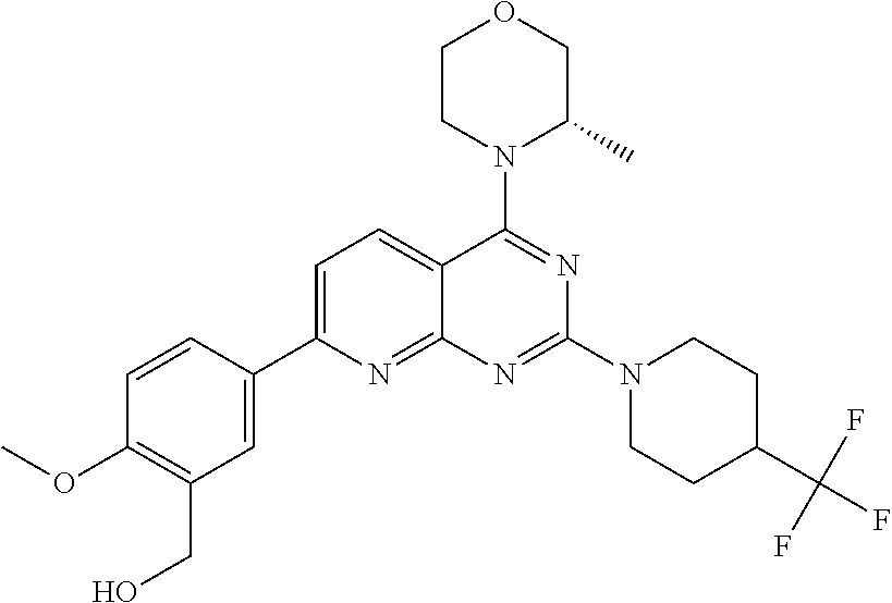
C1=C(C2=CC(CO)=C(OC)C=C2)N=C2C(=C1)C(N1C(C)COCC1)=NC(N1CCC(C(F)(F)F)CC1)=N2
